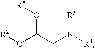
O(C(CN([R4])[R3])O[R5])[R2]
